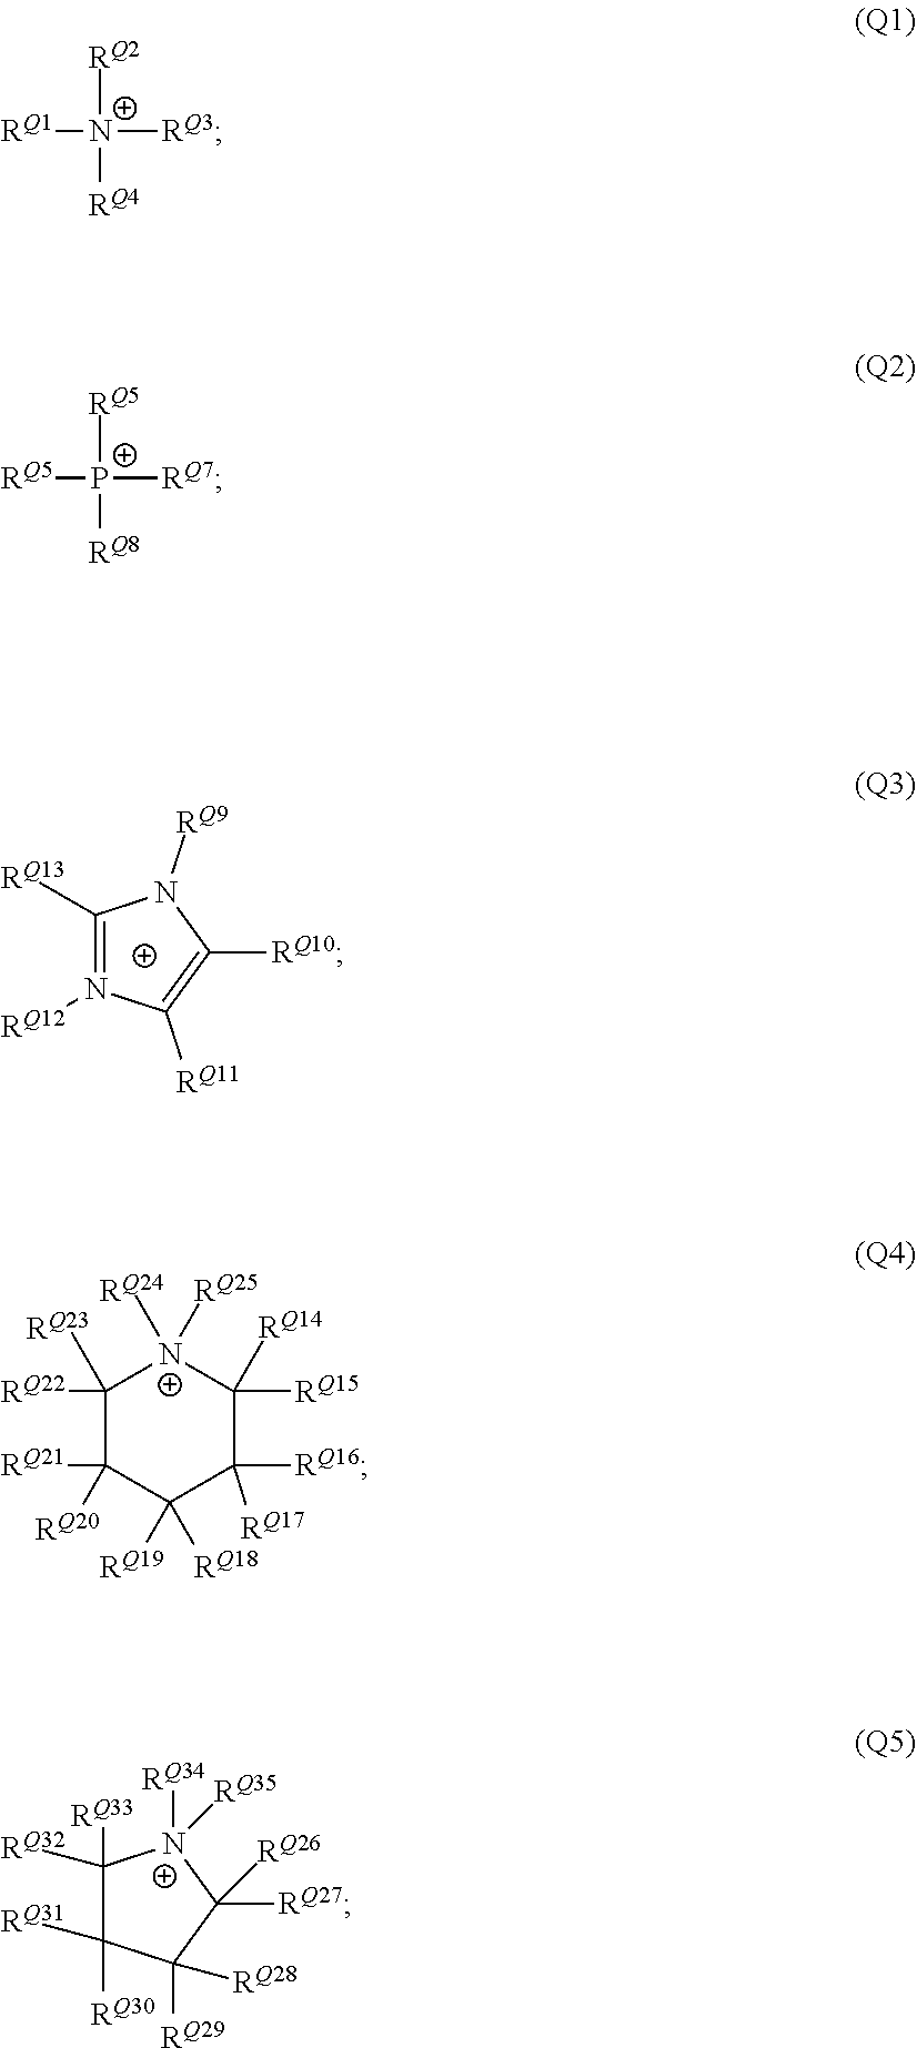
C1([RQ13])=N([RQ12])C([RQ11])=C([RQ10])N1[RQ9].[RQ1][N+]([RQ3])([RQ2])[RQ4].[RQ5][P+]([RQ7])([RQ5])[RQ8].C1([RQ22])([RQ23])C([RQ20])([RQ21])C([RQ19])([RQ18])C([RQ16])([RQ17])C([RQ14])([RQ15])[N+]1([RQ24])[RQ25].C1([RQ32])([RQ33])C([RQ30])([RQ31])C([RQ29])([RQ28])C([RQ27])([RQ26])[N+]1([RQ34])[RQ35]
